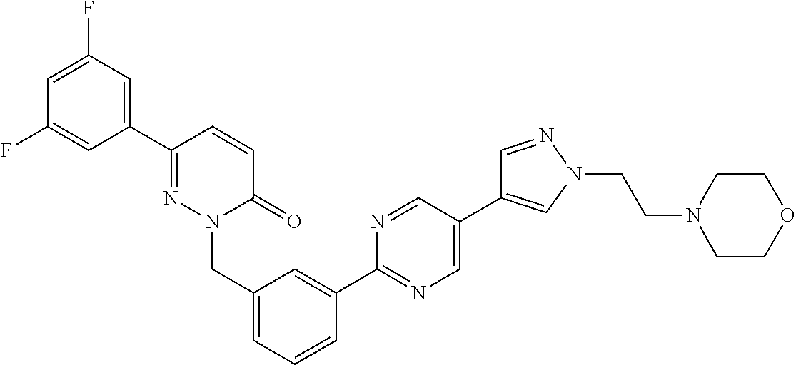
C1(F)=CC(C2=NN(CC3=CC=CC(C4=NC=C(C5=CN(CCN6CCOCC6)N=C5)C=N4)=C3)C(=O)C=C2)=CC(F)=C1
